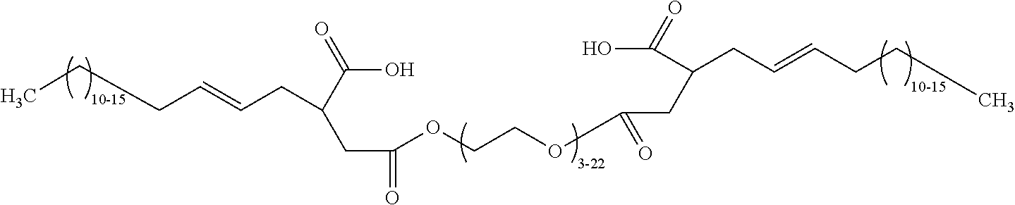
OC(C(CC(=O)OCCOC(CC(C(O)=O)CC=CCCC)=O)CC=CCCC)=O
